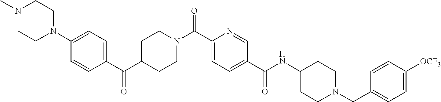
C1(C(C2CCN(C(C3=CC=C(C(NC4CCN(CC5=CC=C([OCF3])C=C5)CC4)=O)C=N3)=O)CC2)=O)=CC=C(N2CCN(C)CC2)C=C1
